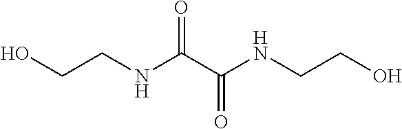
C(CNC(C(NCCO)=O)=O)O
